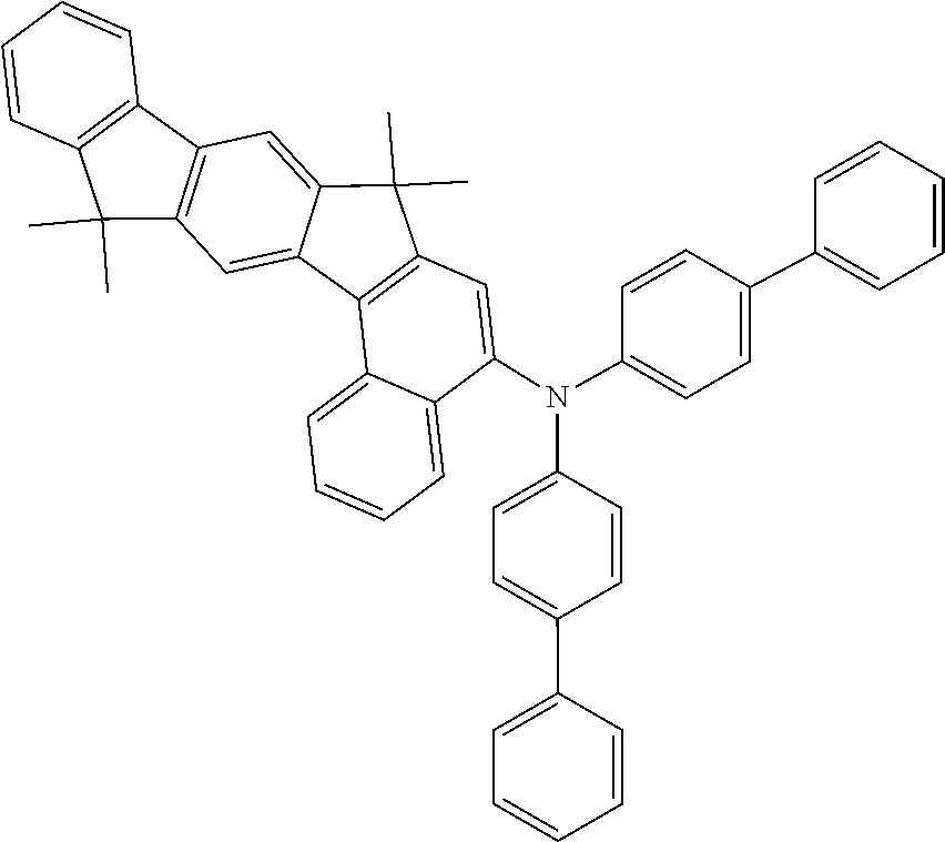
C1=CC=CC=C1C1=CC=C(N(C2=CC3=C(C4=CC=CC=C24)C2=CC4=C(C5=C(C4(C)C)C=CC=C5)C=C2C3(C)C)C2=CC=C(C3=CC=CC=C3)C=C2)C=C1
